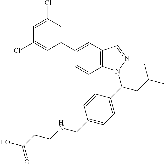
C1=C(Cl)C=C(C2=CC3=C(C=C2)N(C(CC(C)C)C2=CC=C(CNCCC(O)=O)C=C2)N=C3)C=C1Cl
